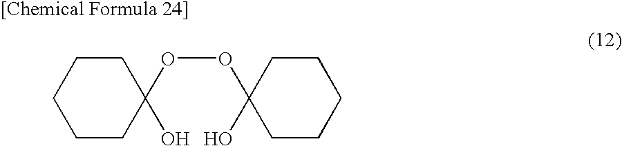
C1CC(OOC2(O)CCCCC2)(O)CCC1
